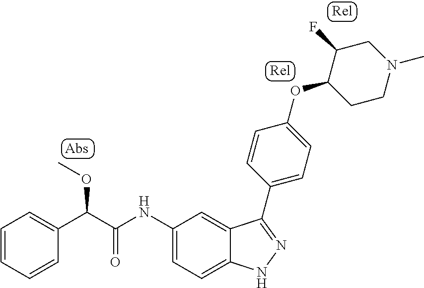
C1=CC=CC(C(C(NC2=CC=C3C(=C2)C(C2=CC=C(OC4CCN(C)CC4F)C=C2)=NN3)=O)OC)=C1
